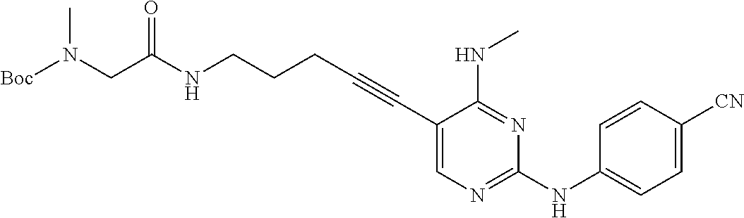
C1(C#CCCCNC(=O)CN([Boc])C)=CN=C(NC2=CC=C([CN])C=C2)N=C1NC
